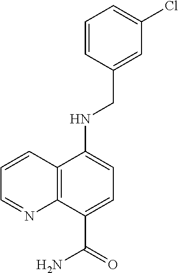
C12=C(C(C(=O)N)=CC=C1NCC1=CC(Cl)=CC=C1)N=CC=C2
